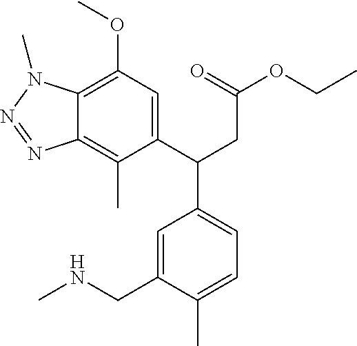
C1(C(CC(OCC)=O)C2=CC=C(C)C(CNC)=C2)=CC(OC)=C2C(=C1C)N=NN2C
